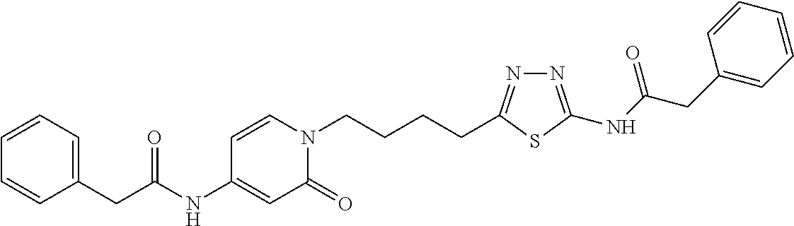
C1=CC=C(CC(NC2=CC(=O)N(CCCCC3=NN=C(NC(CC4=CC=CC=C4)=O)S3)C=C2)=O)C=C1
